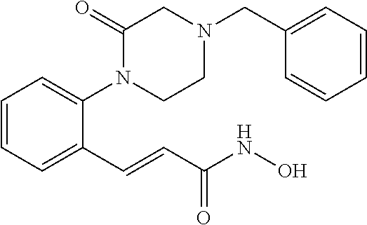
C1=CC=C(N2CCN(CC3=CC=CC=C3)CC2=O)C(C=CC(NO)=O)=C1
